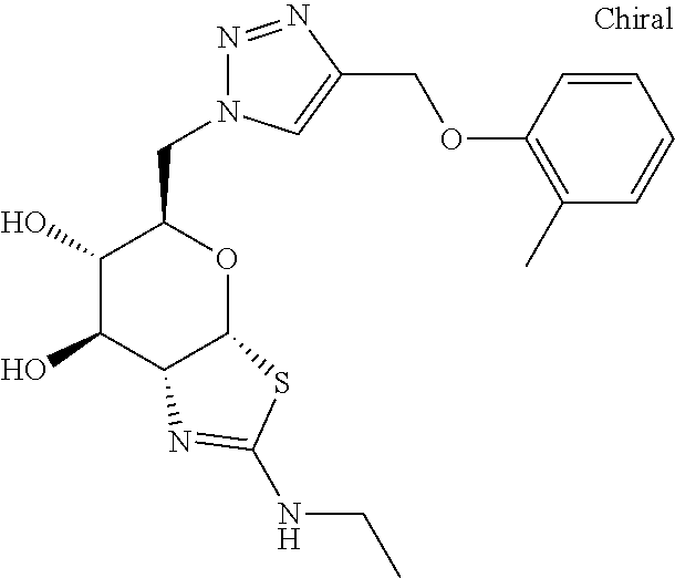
C1(O)C(O)C2C(OC1CN1N=NC(COC3=C(C)C=CC=C3)=C1)SC(NCC)=N2
